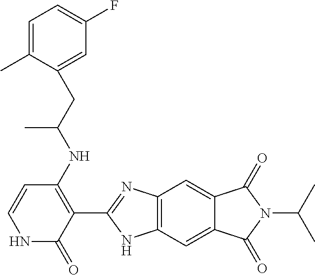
C1(=O)NC=CC(NC(CC2=CC(F)=CC=C2C)C)=C1C1=NC2=C(N1)C=C1C(=C2)C(=O)N(C(C)C)C1=O
